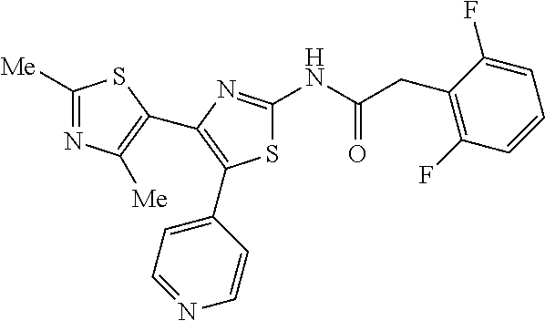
S1C(NC(CC2=C(F)C=CC=C2F)=O)=NC(C2=C([Me])N=C([Me])S2)=C1C1=CC=NC=C1
